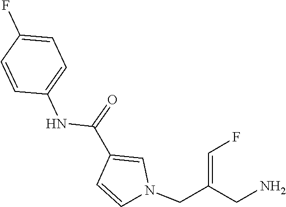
N(C(C1=CN(CC(=CF)CN)C=C1)=O)C1=CC=C(F)C=C1
